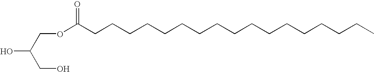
O(C(CCCCCCCCCCCCCCCCC)=O)CC(CO)O
